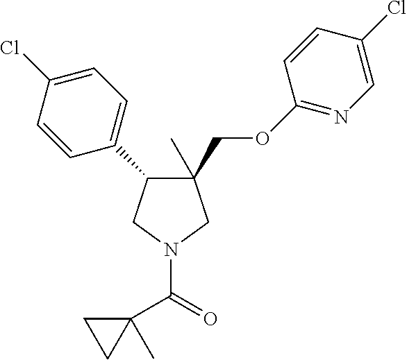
C1(C)(COC2=NC=C(Cl)C=C2)C(C2=CC=C(Cl)C=C2)CN(C(=O)C2(C)CC2)C1
